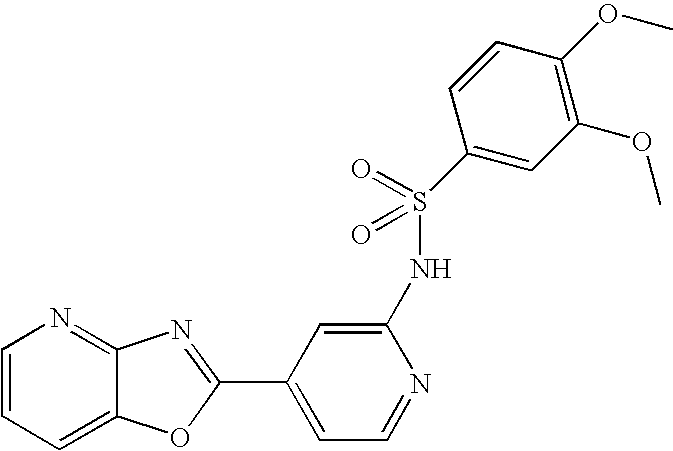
C1=CC=C2C(=N1)N=C(C1=CC=NC(NS(=O)(=O)C3=CC(OC)=C(OC)C=C3)=C1)O2
